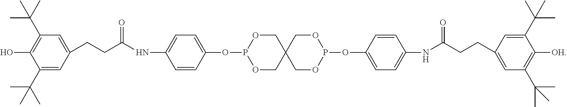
C1(C(C)(C)C)=CC(CCC(NC2=CC=C(OP3OCC4(CO3)COP(OC3=CC=C(NC(=O)CCC5=CC(C(C)(C)C)=C([OH])C(C(C)(C)C)=C5)C=C3)OC4)C=C2)=O)=CC(C(C)(C)C)=C1O
